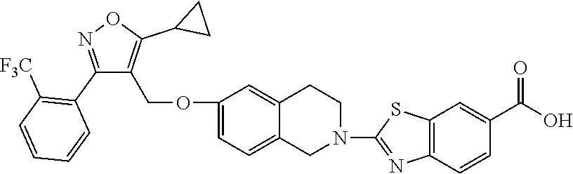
C1(OCC2=C(C3CC3)ON=C2C2=C([F3C])C=CC=C2)=CC=C2C(=C1)CCN(C1=NC3=C(S1)C=C(C(O)=O)C=C3)C2
